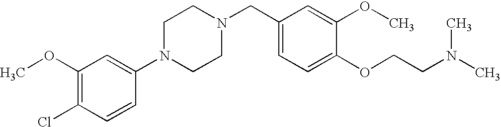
C1(OC)=C(Cl)C=CC(N2CCN(CC3=CC=C(OCCN(C)C)C(OC)=C3)CC2)=C1
